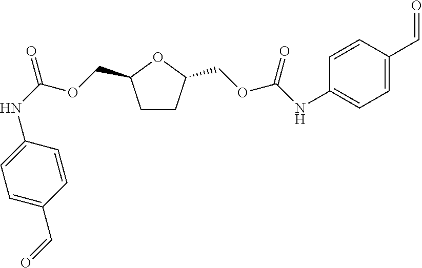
C1=CC(C=O)=CC=C1NC(OCC1CCC(COC(NC2=CC=C(C=O)C=C2)=O)O1)=O
